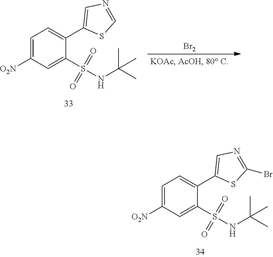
C1=C([O2N])C=C(S(=O)(=O)NC(C)(C)C)C(C2=CN=C(Br)S2)=C1.C1=C([O2N])C=C(S(=O)(=O)NC(C)(C)C)C(C2=CN=CS2)=C1.[Br2]
